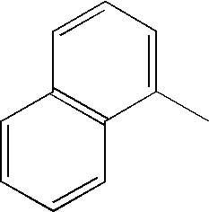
C12=C(C(C)=CC=C1)C=CC=C2
